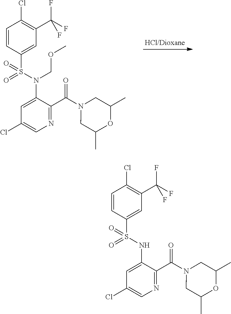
C1(N(S(=O)(C2=CC(C(F)(F)F)=C(Cl)C=C2)=O)COC)=CC(Cl)=CN=C1C(N1CC(C)OC(C)C1)=O.C1(NS(=O)(C2=CC(C(F)(F)F)=C(Cl)C=C2)=O)=CC(Cl)=CN=C1C(N1CC(C)OC(C)C1)=O
